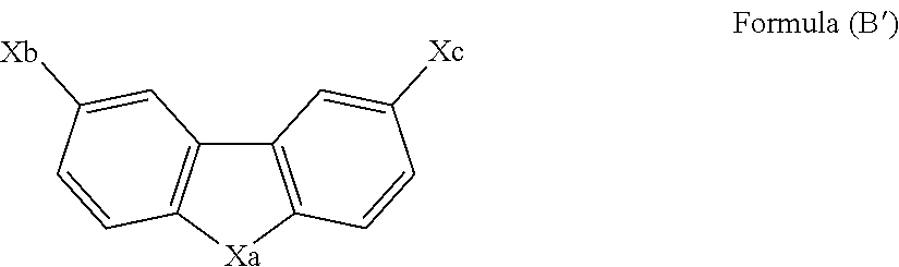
C12=C([Xa]C3=C1C=C([Xb])C=C3)C=CC([Xc])=C2
